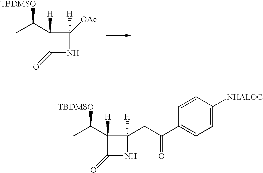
C1([H])(C([TBDMSO])C)C(=O)NC1([H])[OAc].C1([H])(C([TBDMSO])C)C(=O)NC1([H])CC(C1=CC=C([NHALOC])C=C1)=O
